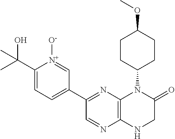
C1(C(O)(C)C)=CC=C(C2=NC3=C(N=C2)NCC(=O)N3C2CCC(OC)CC2)C=[N+]1[O-]
